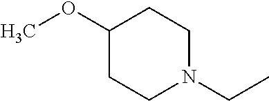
C1(OC)CCN(CC)CC1
